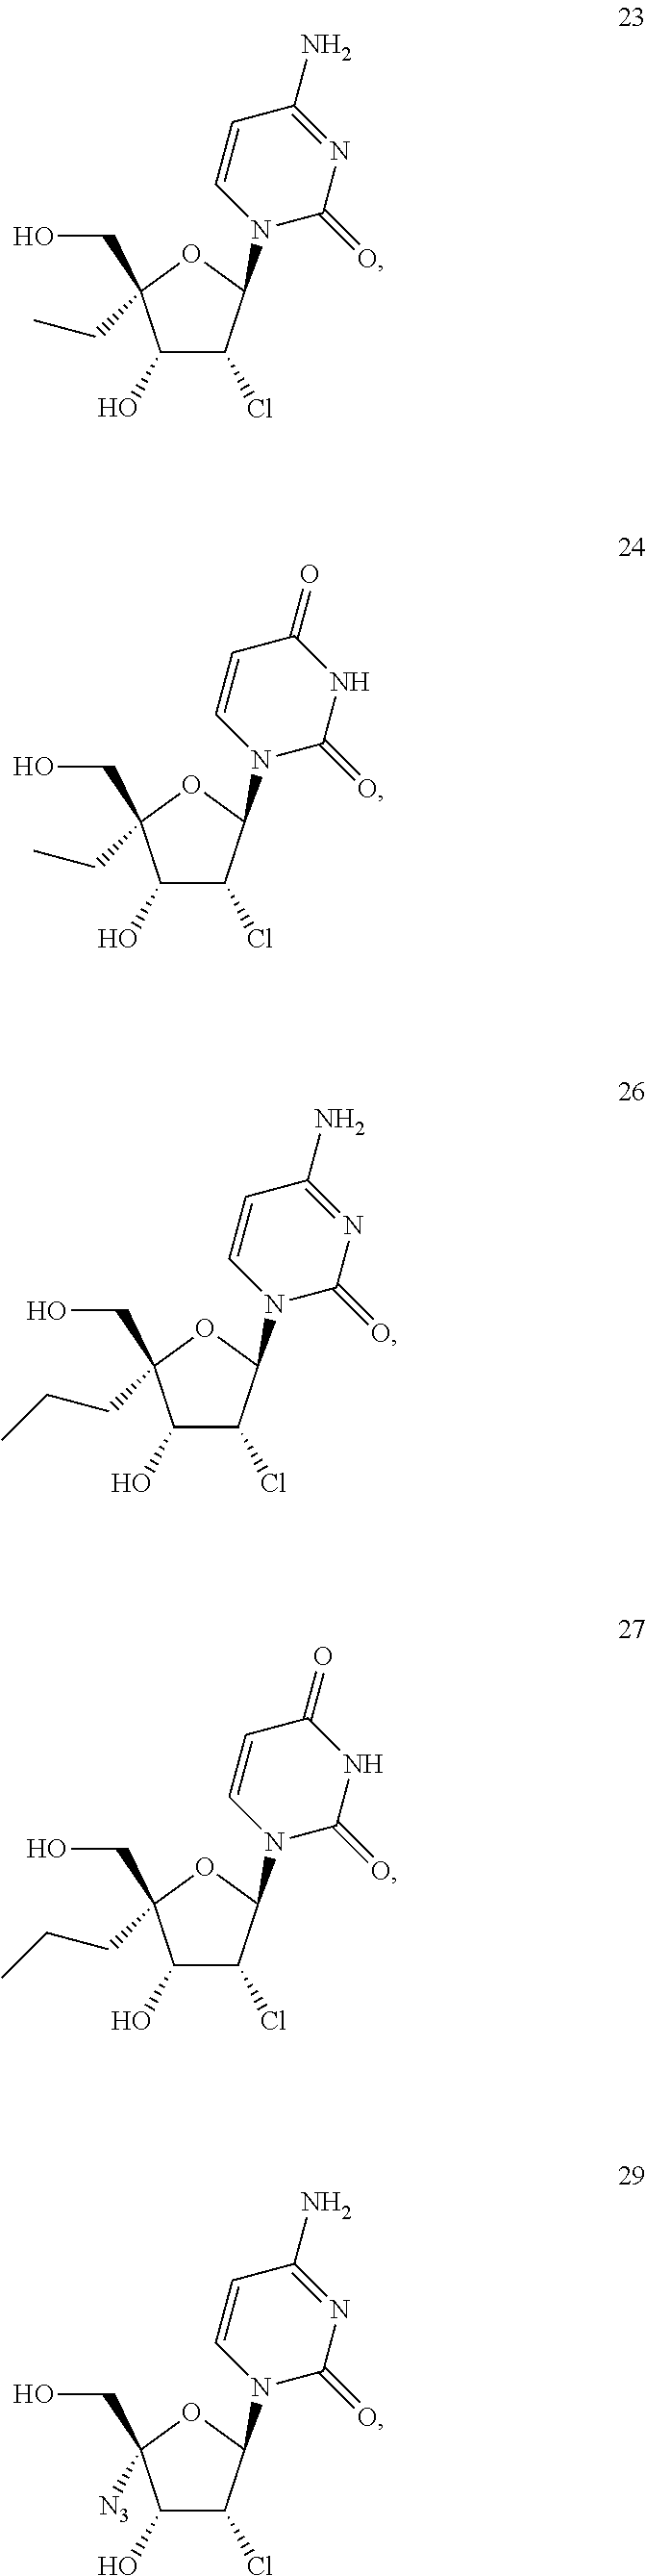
OCC1(CC)C(O)C(Cl)C(N2C=CC(N)=NC2=O)O1.OCC1(CC)C(O)C(Cl)C(N2C=CC(=O)NC2=O)O1.OCC1(CCC)C(O)C(Cl)C(N2C=CC(N)=NC2=O)O1.OCC1(CCC)C(O)C(Cl)C(N2C=CC(=O)NC2=O)O1.OCC1([N3])C(O)C(Cl)C(N2C=CC(N)=NC2=O)O1
